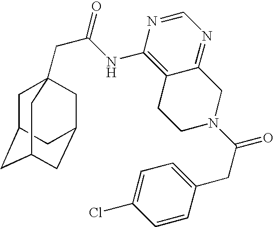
C1C2CC3CC(CC1(CC(=O)NC1=C4C(=NC=N1)CN(C(CC1=CC=C(Cl)C=C1)=O)CC4)C3)C2
